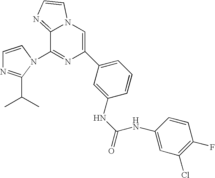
C1=CN(C2=NC(C3=CC=CC(NC(=O)NC4=CC(Cl)=C(F)C=C4)=C3)=CN3C2=NC=C3)C(C(C)C)=N1
